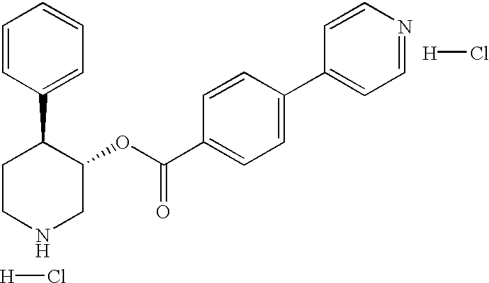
[H]Cl.C1CC(C2=CC=CC=C2)C(OC(C2=CC=C(C3=CC=NC=C3)C=C2)=O)CN1.[H]Cl
